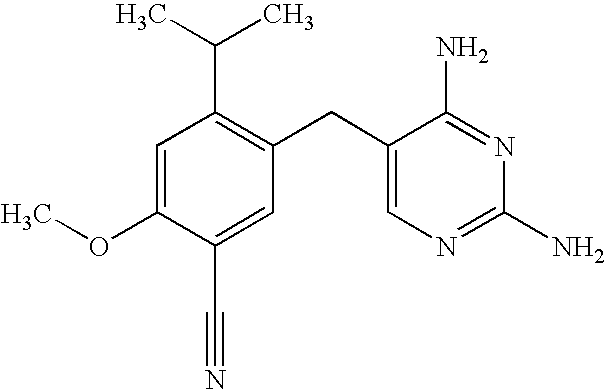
C1=C(OC)C(C#N)=CC(CC2=CN=C(N)N=C2N)=C1C(C)C
